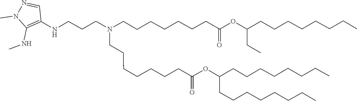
C(C(=O)OC(CCCCCCCC)CCCCCCCC)CCCCCCN(CCCNC1=C(NC)N(C)N=C1)CCCCCCCC(=O)OC(CC)CCCCCCCC
